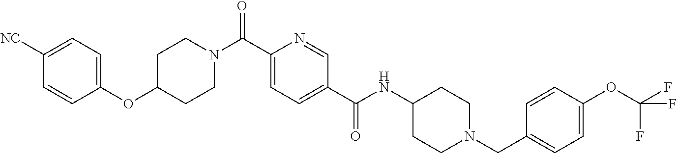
C1C(OC2=CC=C([NC])C=C2)CCN(C(C2=CC=C(C(NC3CCN(CC4=CC=C(OC(F)(F)F)C=C4)CC3)=O)C=N2)=O)C1
